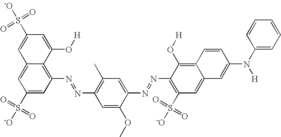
C1(S(=O)(=O)[-O])=CC(N=NC2=C(C)C=C(N=NC3=C(S(=O)(=O)[-O])C=C4C(=C3O[H])C=CC(N(C3=CC=CC=C3)[H])=C4)C(OC)=C2)=C2C(=C1)C=C(S(=O)(=O)[-O])C=C2O[H]
